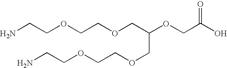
NCCOCCOCC(COCCOCCN)OCC(O)=O
